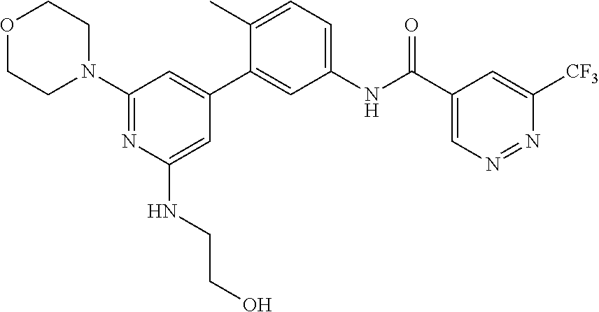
O1CCN(C2=NC(NCCO)=CC(C3=CC(NC(C4=CN=NC([CF3])=C4)=O)=CC=C3C)=C2)CC1
